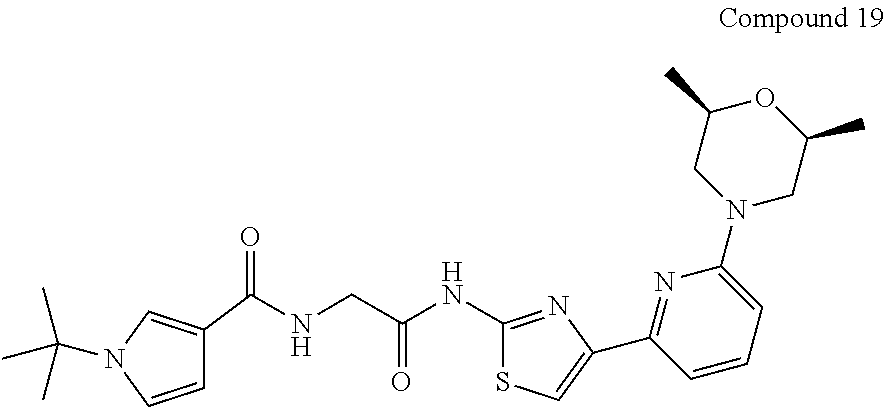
S1C(NC(CNC(C2=CN(C(C)(C)C)C=C2)=O)=O)=NC(C2=NC(N3CC(C)OC(C)C3)=CC=C2)=C1
